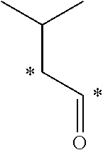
C(CC=O)(C)C
